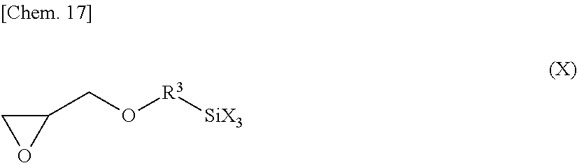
C1(CO[R3][SiX3])CO1
